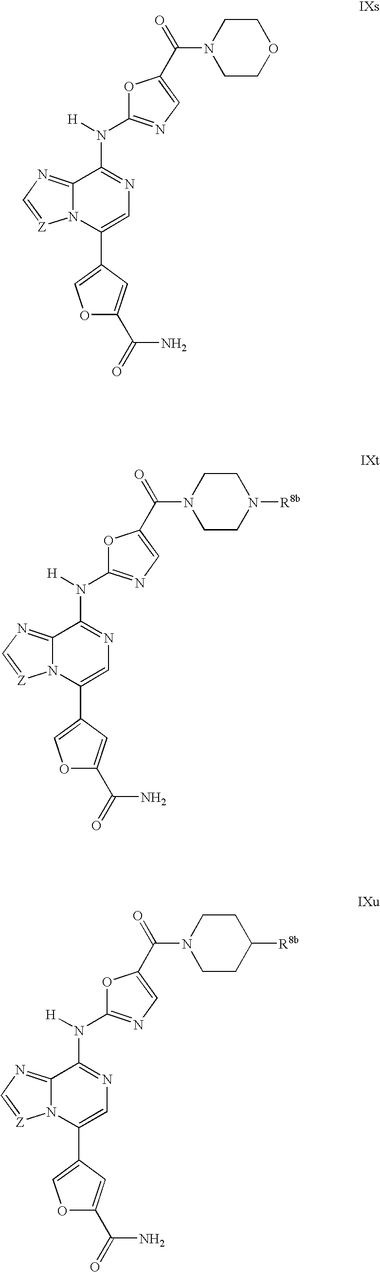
O1C(N([H])C2=NC=C(C3=COC(C(=O)N)=C3)N3C2=NC=[Z]3)=NC=C1C(N1CCC([R8b])CC1)=O.O1C(N([H])C2=NC=C(C3=COC(C(=O)N)=C3)N3C2=NC=[Z]3)=NC=C1C(N1CCN([R8b])CC1)=O.O1C(N([H])C2=NC=C(C3=COC(C(=O)N)=C3)N3C2=NC=[Z]3)=NC=C1C(N1CCOCC1)=O
